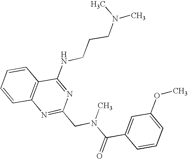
C1=CC2=C(C=C1)C(NCCCN(C)C)=NC(CN(C(C1=CC(OC)=CC=C1)=O)C)=N2
